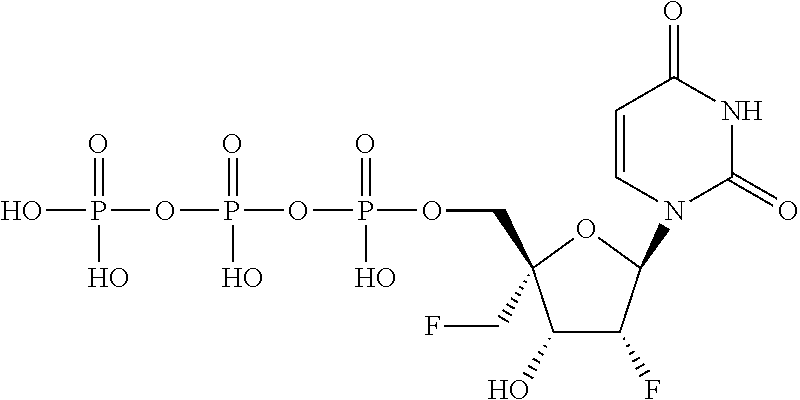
OP(OP(OP(OCC1(CF)C(O)C(F)C(N2C(=O)NC(=O)C=C2)O1)(=O)O)(=O)O)(=O)O
